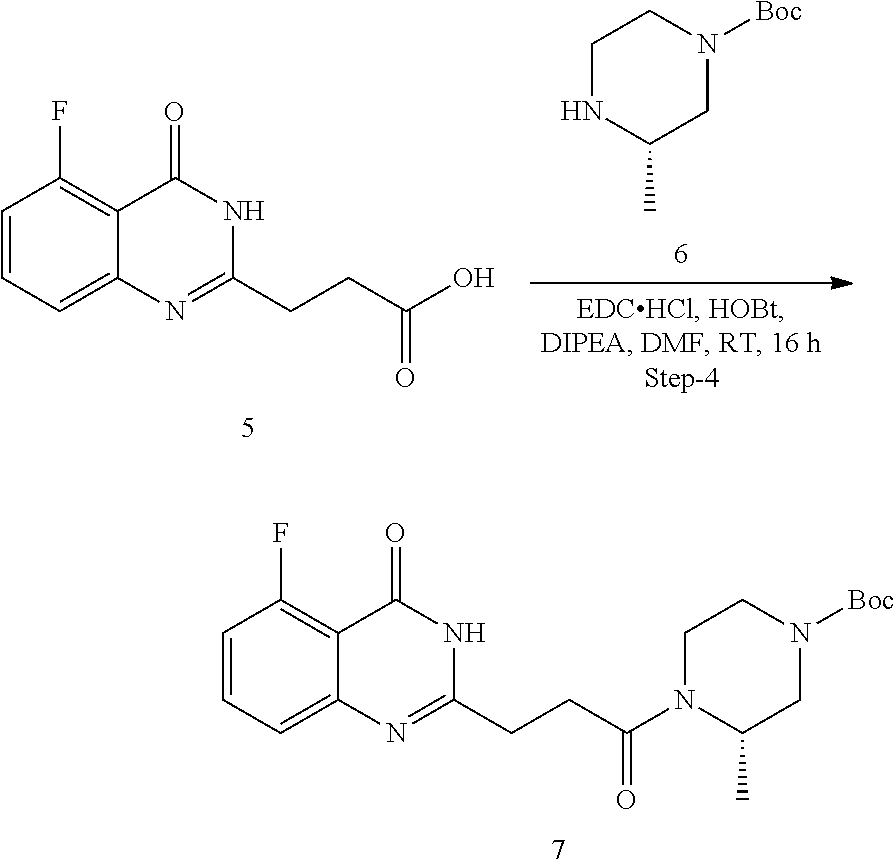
C1C(C)NCCN1[Boc].OC(CCC1=NC2=CC=CC(F)=C2C(=O)N1)=O.C1C(C)N(C(CCC2=NC3=CC=CC(F)=C3C(=O)N2)=O)CCN1[Boc]
